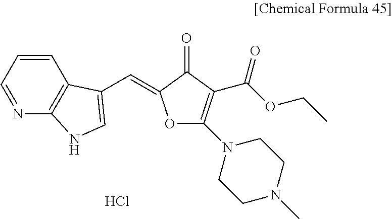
C1=CC=NC2=C1C(C=C1OC(N3CCN(C)CC3)=C(C(OCC)=O)C1=O)=CN2.Cl
